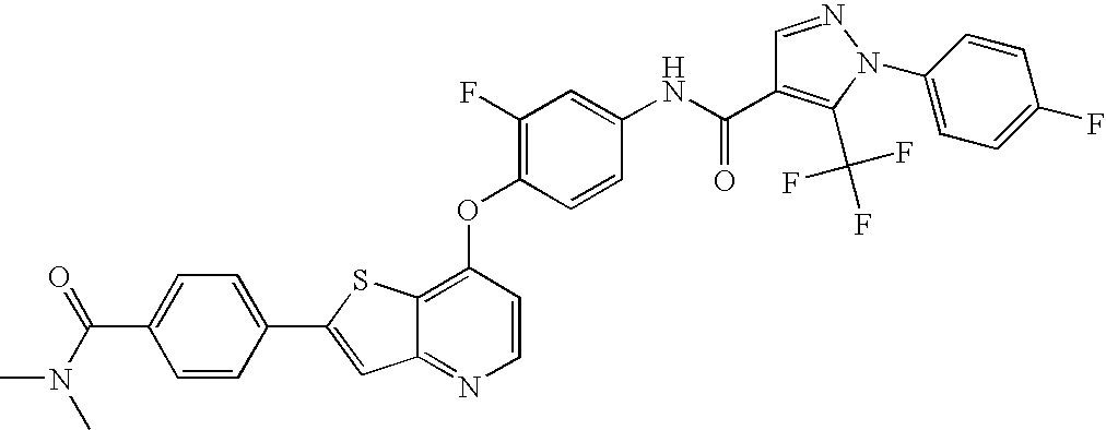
C12=NC=CC(OC3=C(F)C=C(NC(=O)C4=C(C(F)(F)F)N(C5=CC=C(F)C=C5)N=C4)C=C3)=C1SC(C1=CC=C(C(N(C)C)=O)C=C1)=C2
